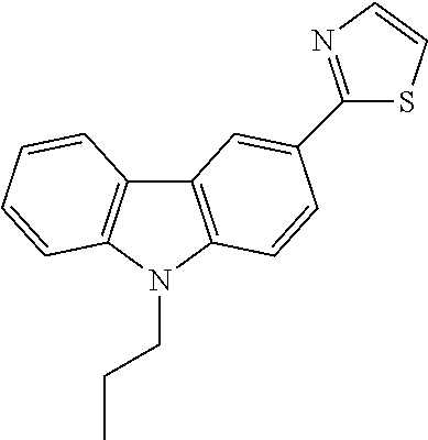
C12=C(N(CCC)C3=C1C=C(C1=NC=CS1)C=C3)C=CC=C2
